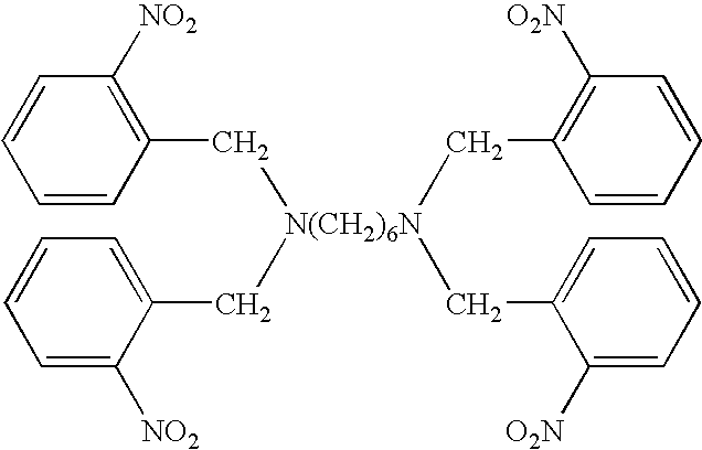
C1=C([NO2])C(C[N(CH2)6N](CC2=C([NO2])C=CC=C2)(CC2=C([O2N])C=CC=C2)CC2=CC=CC=C2[O2N])=CC=C1
